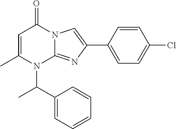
C1=C(C)N(C(C2=CC=CC=C2)C)C2=NC(C3=CC=C(Cl)C=C3)=CN2C1=O
